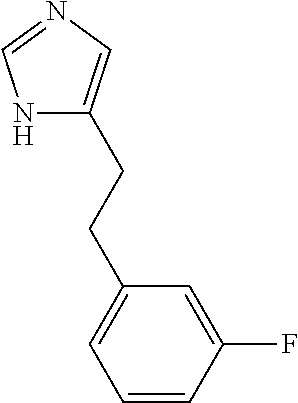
N1=CNC(CCC2=CC=CC(F)=C2)=C1
